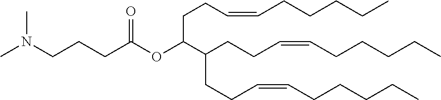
C(C(C(CCC=CCCCCC)CCC=CCCCCC)OC(CCCN(C)C)=O)CC=CCCCCC
